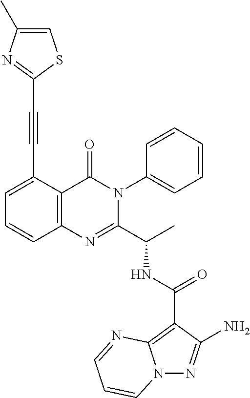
N(C(C1=NC2=C(C(=O)N1C1=CC=CC=C1)C(C#CC1=NC(C)=CS1)=CC=C2)C)C(C1=C2N(N=C1N)C=CC=N2)=O
